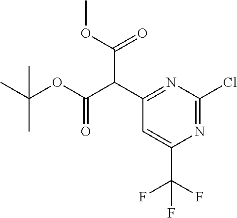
C(C1=NC(Cl)=NC(C(F)(F)F)=C1)(C(OC)=O)C(OC(C)(C)C)=O
